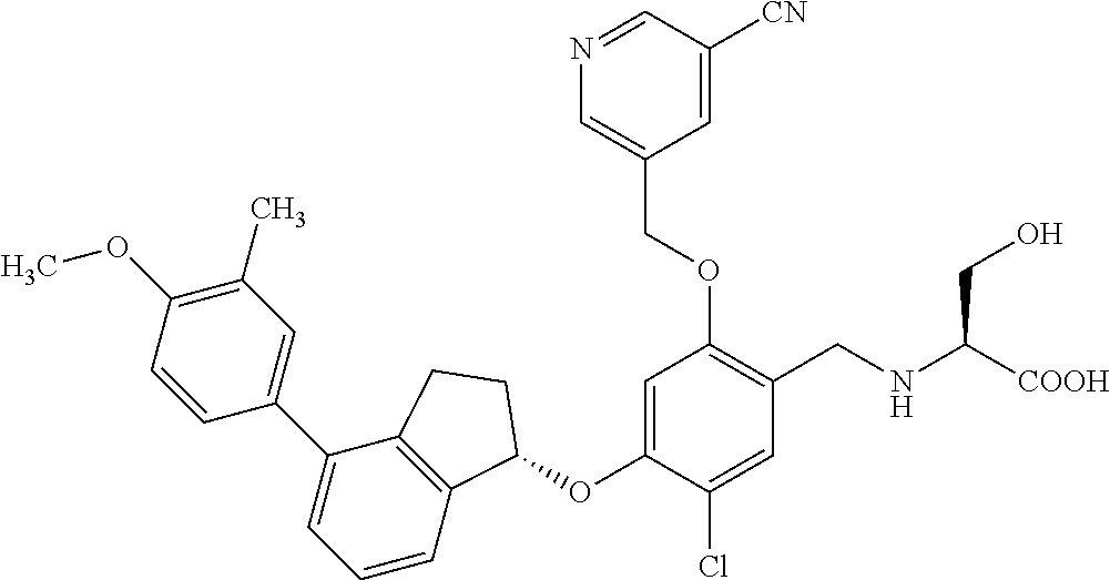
C1=CC(OC)=C(C)C=C1C1=CC=CC2=C1CCC2OC1=CC(OCC2=CN=CC([CN])=C2)=C(CNC(CO)[COOH])C=C1Cl
